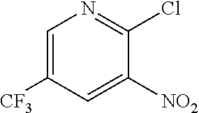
C1=C([CF3])C=C([NO2])C(Cl)=N1
